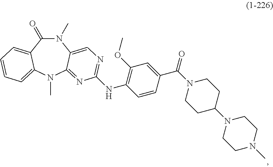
N1(C)C(=O)C2=CC=CC=C2N(C)C2=NC(NC3=C(OC)C=C(C(N4CCC(N5CCN(C)CC5)CC4)=O)C=C3)=NC=C12
